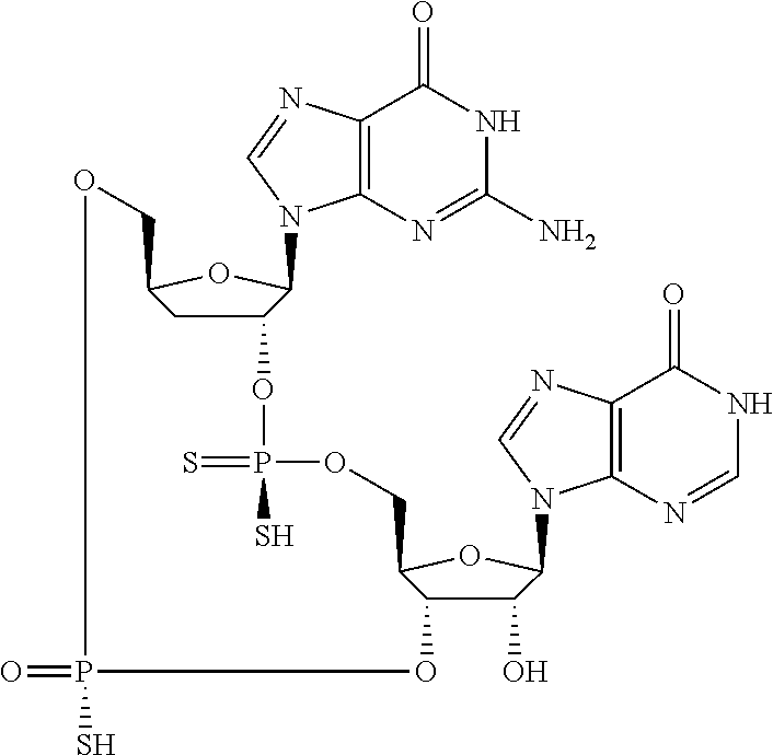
C12CC(OC1N1C3=C(C(=O)NC(N)=N3)N=C1)COP(=O)(S)OC1C(O)C(N3C4=C(C(=O)NC=N4)N=C3)OC1COP(S)(=S)O2
